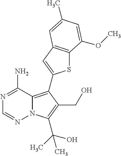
N1=C(N)C2=C(C3=CC4=C(S3)C(OC)=CC(C)=C4)C(CO)=C(C(O)(C)C)N2N=C1
